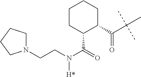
C1CC(C(=O)N(CCN2CCCC2)[H*])C(C(C(C)(C)C)=O)CC1
